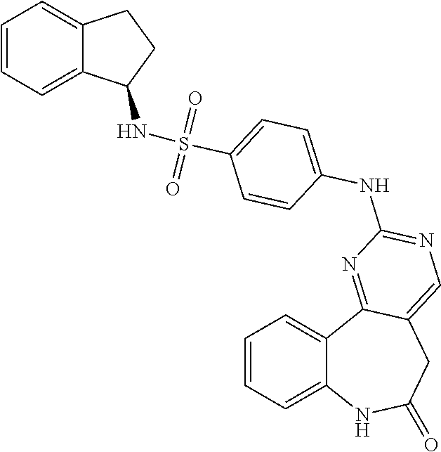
C1=CC=C2C(=C1)C1=NC(NC3=CC=C(S(NC4C5=CC=CC=C5CC4)(=O)=O)C=C3)=NC=C1CC(=O)N2
